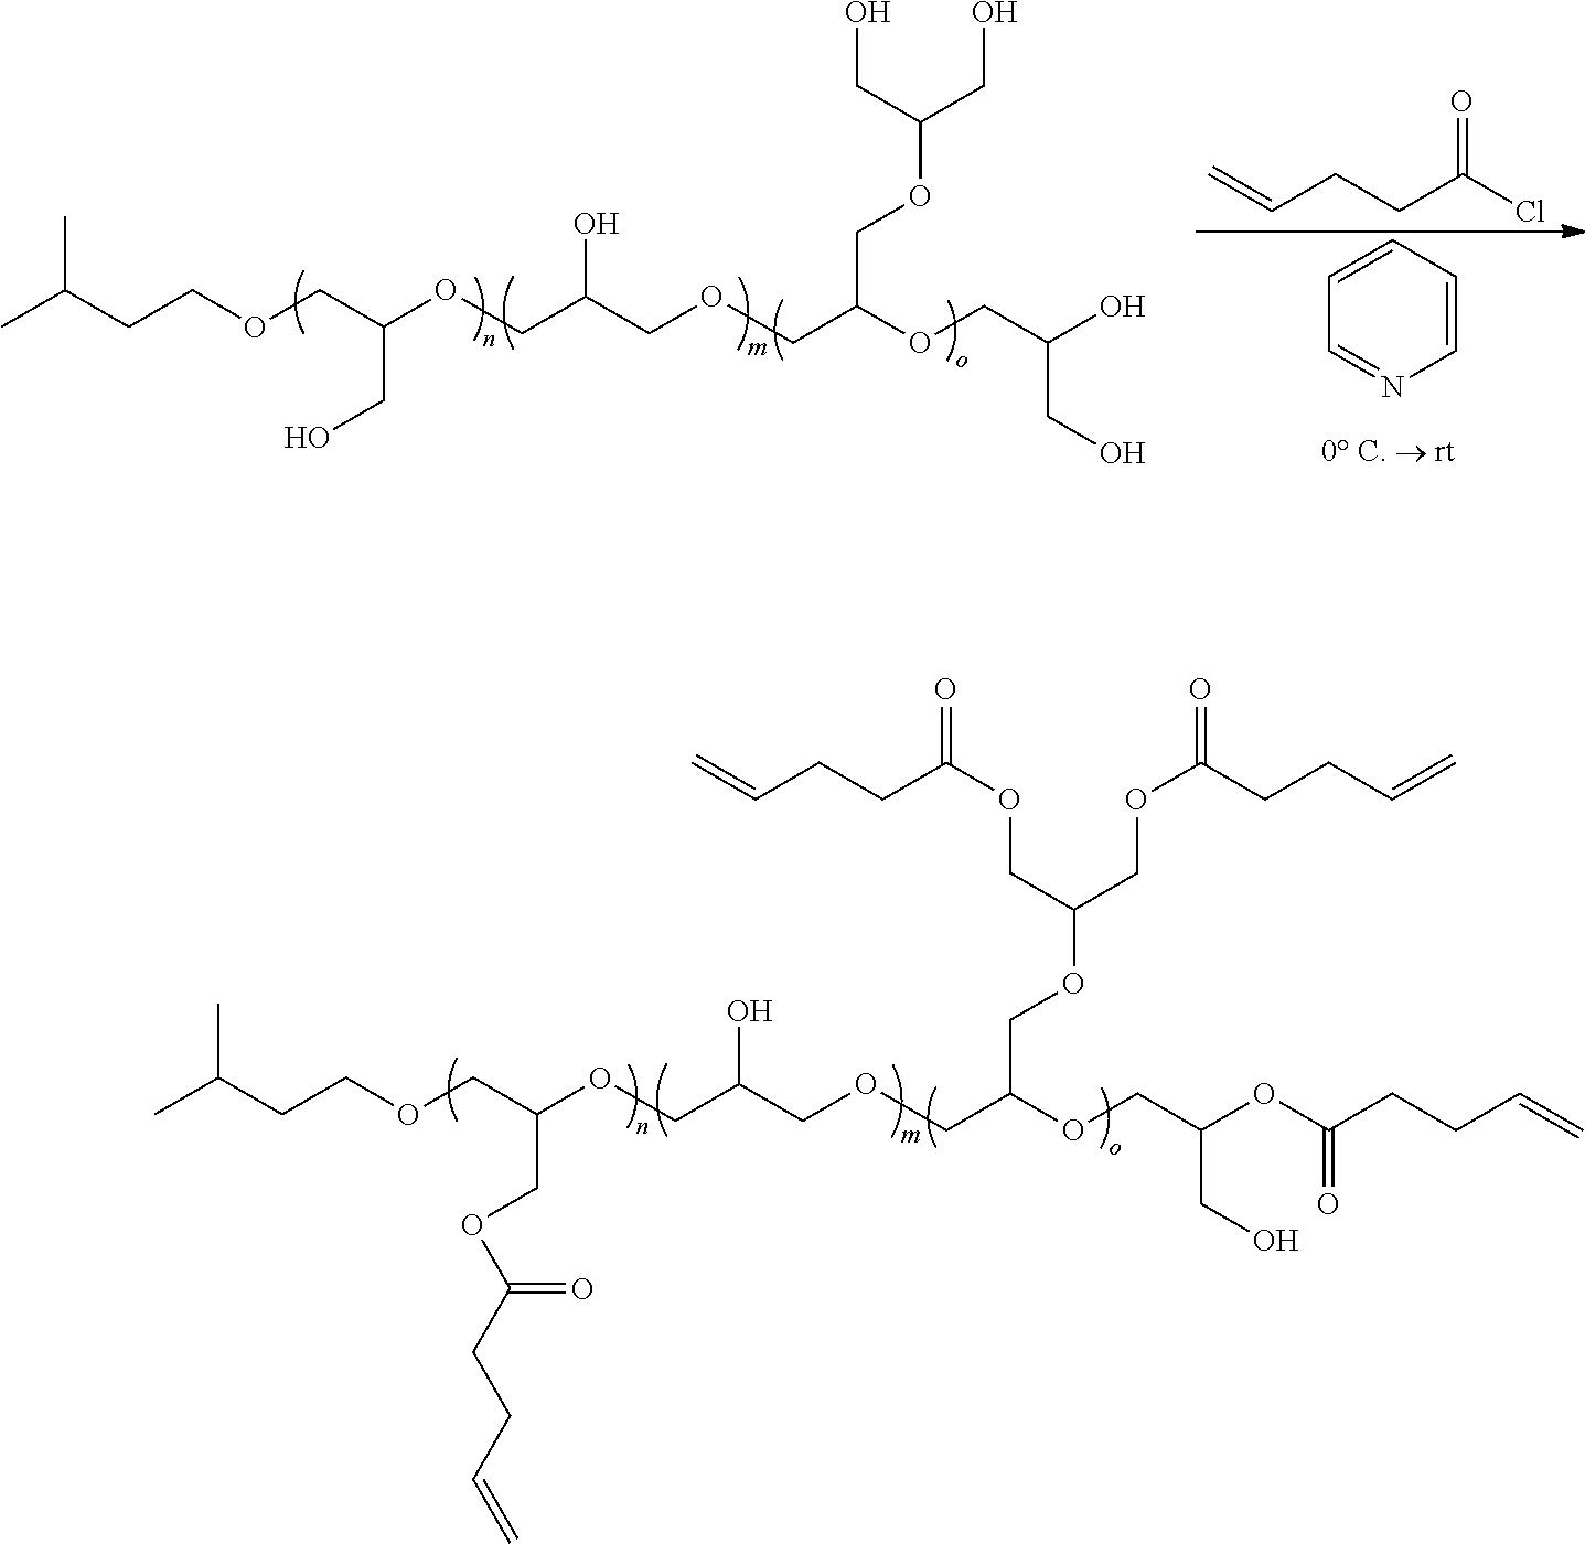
CC(CCOCC(OCC(COCC(OCC(OC(CCC=C)=O)CO)COC(COC(=O)CCC=C)COC(=O)CCC=C)O)COC(CCC=C)=O)C.CC(CCOCC(OCC(COCC(OCC(O)CO)COC(CO)CO)O)CO)C.C=CCCC(Cl)=O.C1=CC=CN=C1
